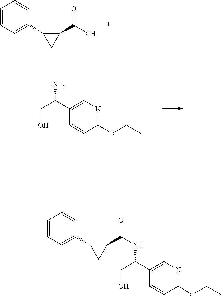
C1=CC=C(C2CC2C(O)=O)C=C1.C1(OCC)=NC=C(C(CO)N)C=C1.C1=CC=C(C2CC2C(=O)NC(C2=CN=C(OCC)C=C2)CO)C=C1
